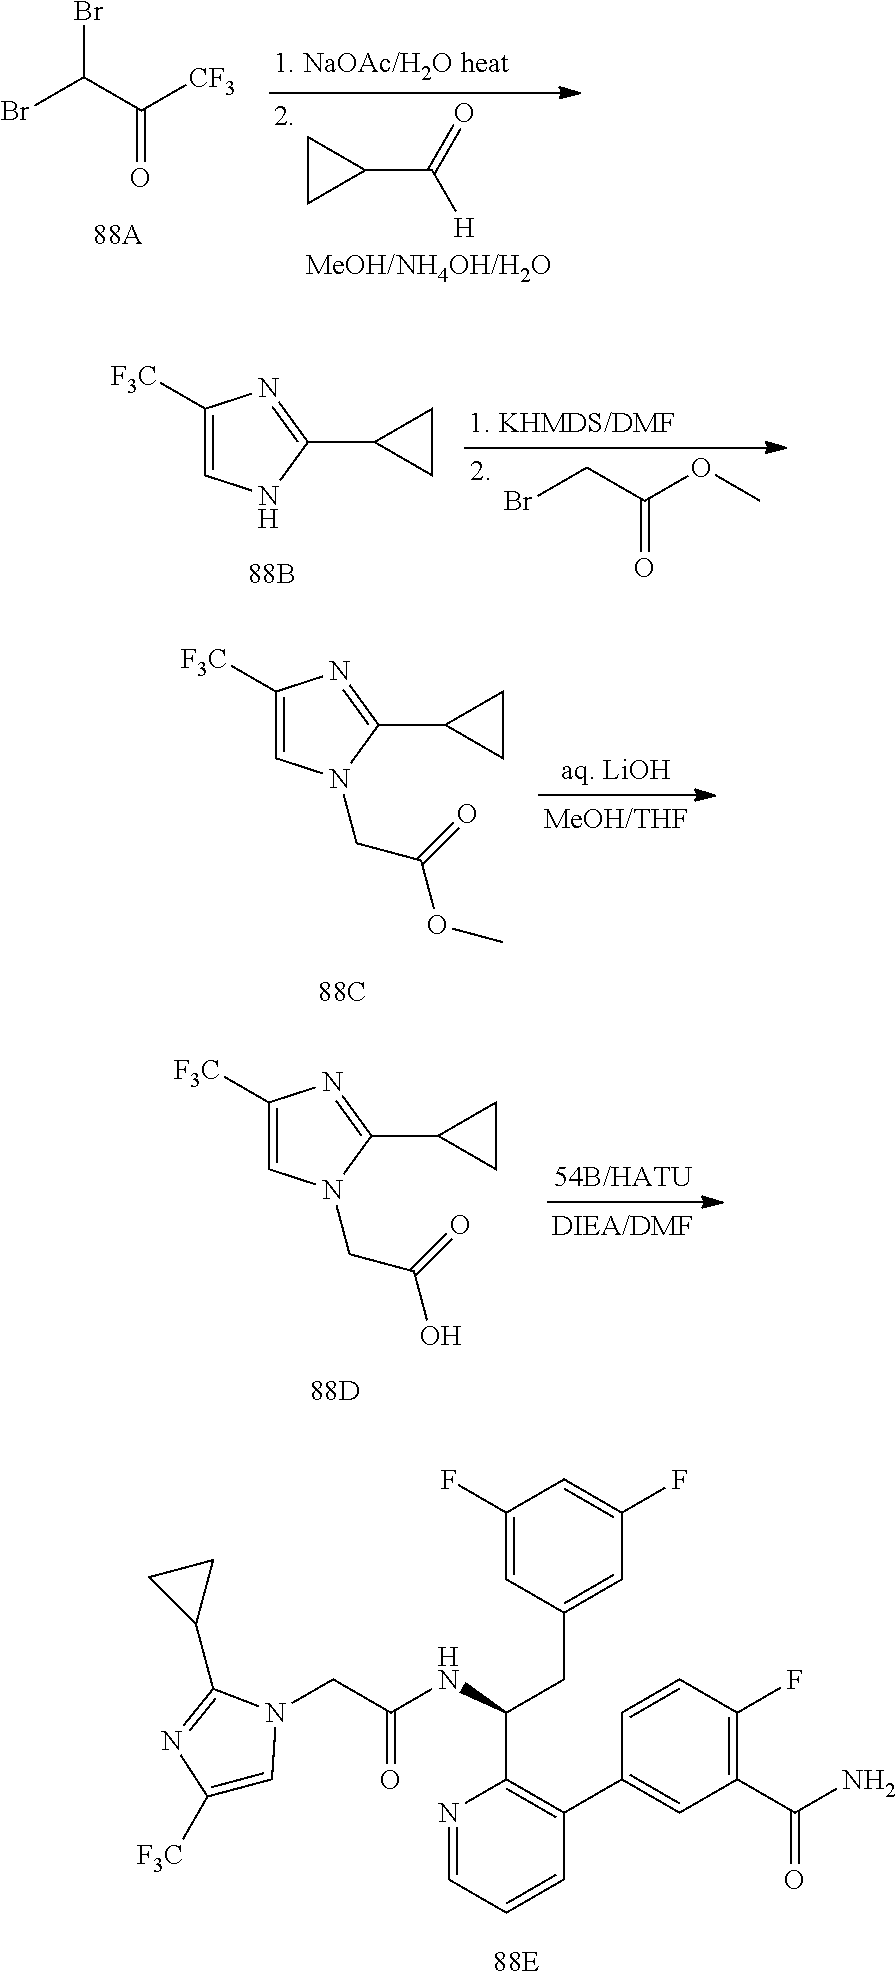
BrC(C([CF3])=O)Br.C1CC1C(=O)[H].C1([F3C])=CNC(C2CC2)=N1.BrCC(OC)=O.C1([F3C])=CN(CC(OC)=O)C(C2CC2)=N1.C1([F3C])=CN(CC(O)=O)C(C2CC2)=N1.C(C(NC(C1=C(C2=CC(C(=O)N)=C(F)C=C2)C=CC=N1)CC1=CC(F)=CC(F)=C1)=O)N1C=C([F3C])N=C1C1CC1
